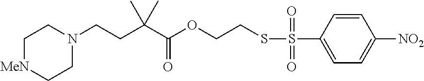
C1N(CCC(C(OCCSS(C2=CC=C([NO2])C=C2)(=O)=O)=O)(C)C)CC[MeN]C1
